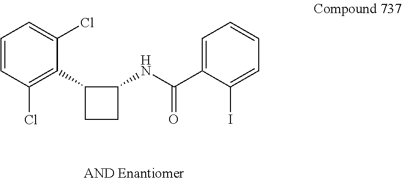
C1=CC(Cl)=C(C2CCC2NC(C2=CC=CC=C2I)=O)C(Cl)=C1
